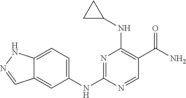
N1=C(NC2=CC=C3C(=C2)C=NN3)N=CC(C(N)=O)=C1NC1CC1
